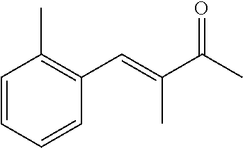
C1=CC=CC(C=C(C(C)=O)C)=C1C
